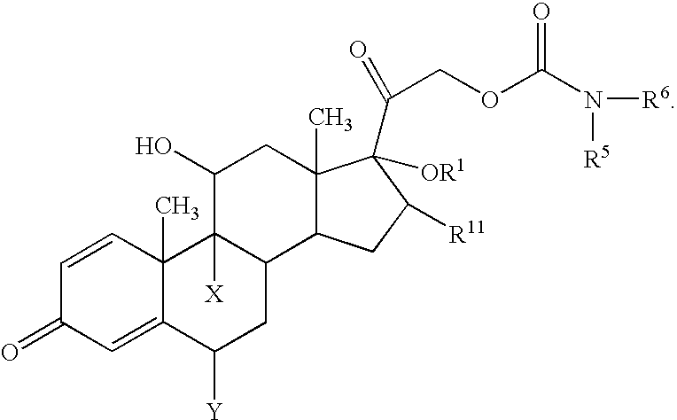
C1=CC2(C)C(=CC1=O)C([Y])CC1C2([X])C(O)CC2(C)C1CC([R11])C2([OR1])C(COC(N([R6])[R5])=O)=O
